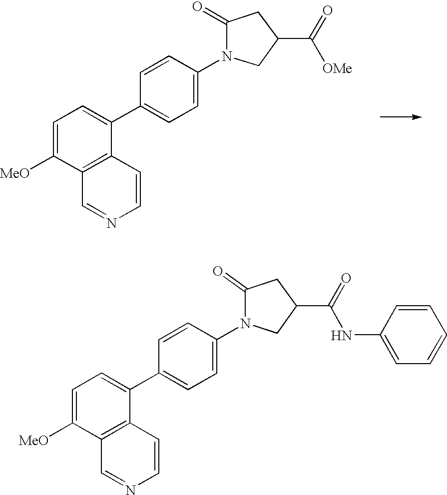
C1=C([MeO])C2=C(C(C3=CC=C(N4CC(C(=O)[OMe])CC4=O)C=C3)=C1)C=CN=C2.C1=C([MeO])C2=C(C(C3=CC=C(N4CC(C(=O)NC5=CC=CC=C5)CC4=O)C=C3)=C1)C=CN=C2
